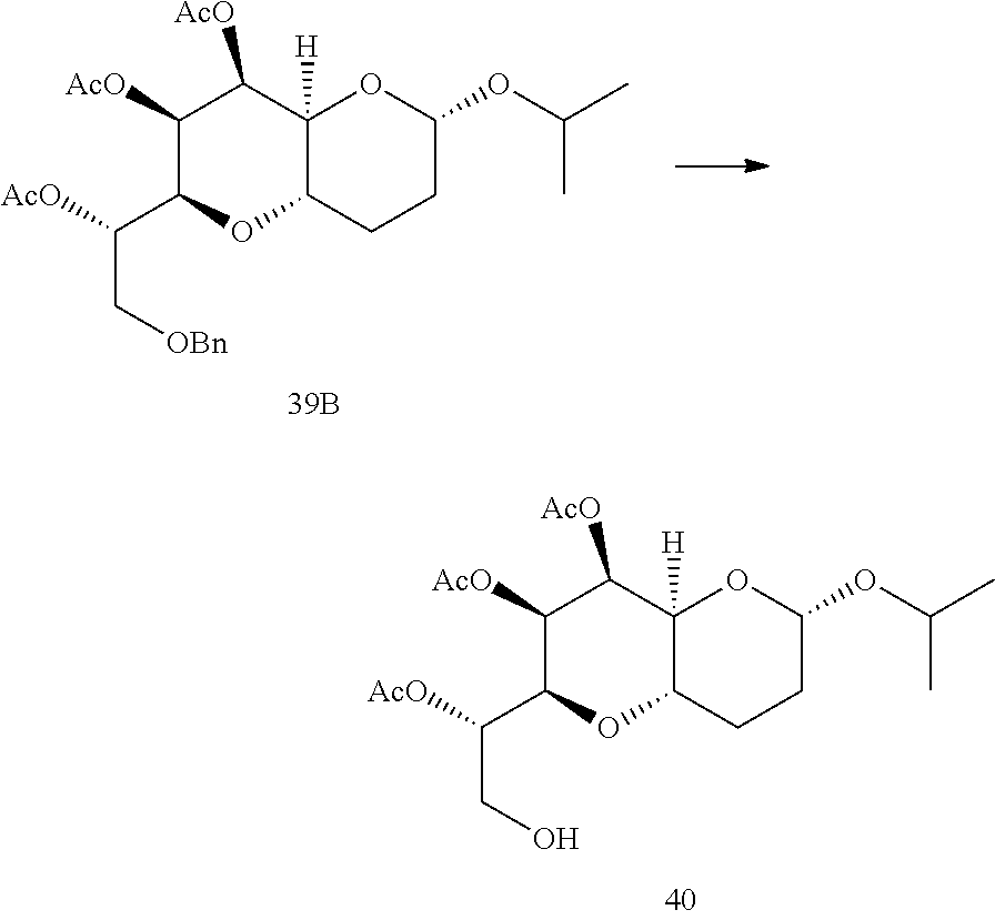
C(C[OBn])(C1C([AcO])C([AcO])C2([H])OC(OC(C)C)CCC2O1)[AcO].C(CO)(C1C([AcO])C([AcO])C2([H])OC(OC(C)C)CCC2O1)[AcO]
